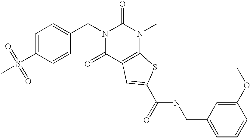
C(N1C(=O)N(C)C2=C(C1=O)C=C(C(NCC1=CC=CC(OC)=C1)=O)S2)C1=CC=C(S(=O)(=O)C)C=C1
